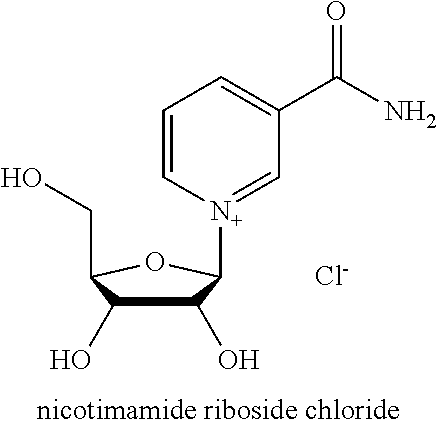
C1(O)C([N+]2=CC(C(N)=O)=CC=C2)OC(CO)C1O.[Cl-]
